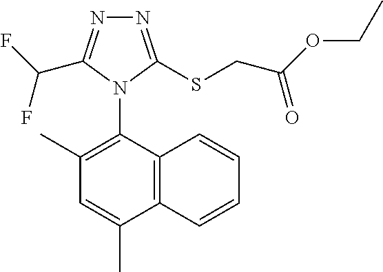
N1=C(SCC(OCC)=O)N(C2=C(C)C=C(C)C3=C2C=CC=C3)C(C(F)F)=N1
